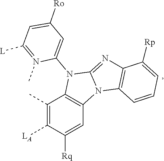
N1(C)=C([L])C=C([Ro])C=C1N1C2=NC3=C(C=CC=C3[Rp])N2C2=C1C(C)=C([LA])C([Rq])=C2
